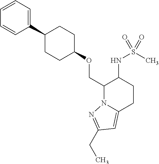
C1=CC=C(C2CCC(OCC3N4C(=CC(CC)=N4)CCC3NS(C)(=O)=O)CC2)C=C1
